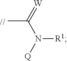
CC(=[W])N([Q])[R1]
